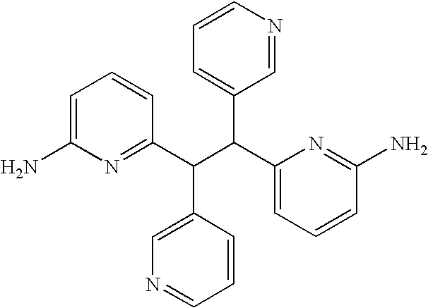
C1=C(N)N=C(C(C(C2=CC=CC(N)=N2)C2=CC=CN=C2)C2=CN=CC=C2)C=C1
